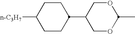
C1CC([n-C3H7])CCC1C1COC(C)OC1
